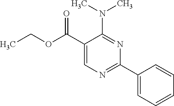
CCOC(C1=CN=C(C2=CC=CC=C2)N=C1N(C)C)=O
